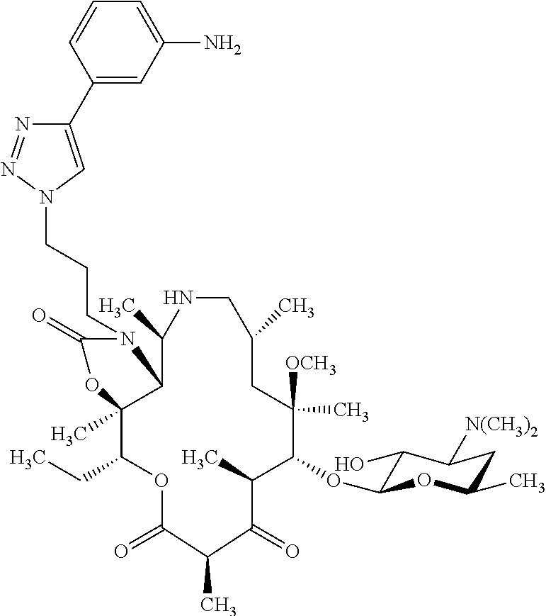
N1(CCCN2C(=O)OC3(C)C(CC)OC(=O)C(C)C(=O)C(C)C(OC4C(O)C([N(CH3)2])CC(C)O4)C([OCH3])(C)CC(C)CNC(C)C23)C=C(C2=CC(N)=CC=C2)N=N1
